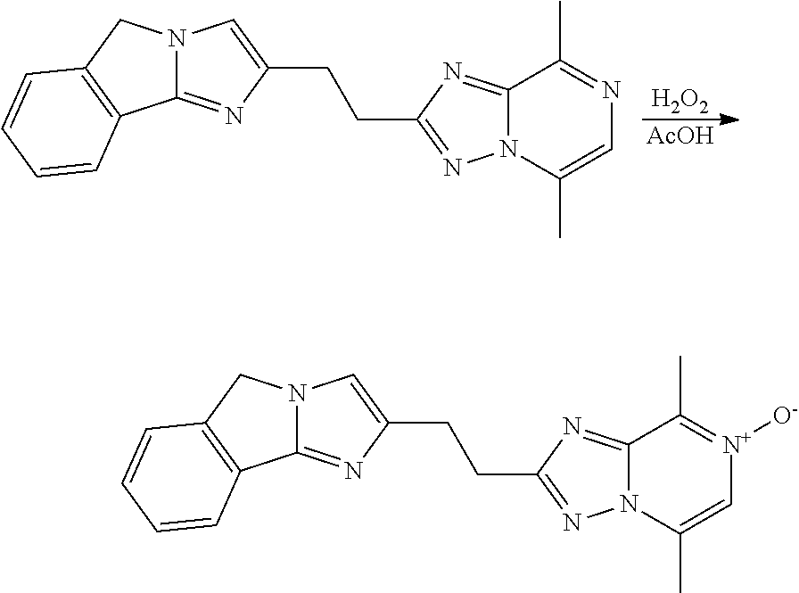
C12=NC(CCC3=CN4C(=N3)C3=C(C4)C=CC=C3)=NN1C(C)=CN=C2C.[H2O2].[AcOH].C12=NC(CCC3=CN4C(=N3)C3=C(C4)C=CC=C3)=NN1C(C)=C[N+]([O-])=C2C
